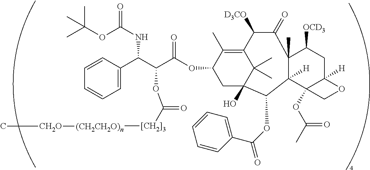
C1=C(C(C(C(OC2C(C)=C3C(C)(C)C(O)(C2)C(OC(C2=CC=CC=C2)=O)C2([H])C(C)(C(=O)C3[D3CO])C([OCD3])CC3([H])C2(OC(C)=O)CO3)=O)OC([[CH2]3][(CH2CH2O)n][CH2O]C)=O)NC(=O)OC(C)(C)C)C=CC=C1
